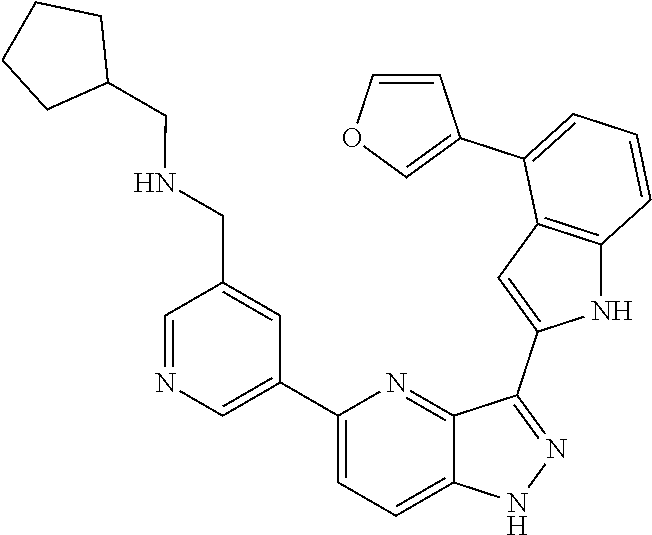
C1(C2=CN=CC(CNCC3CCCC3)=C2)=CC=C2C(=N1)C(C1=CC3=C(N1)C=CC=C3C1=COC=C1)=NN2
